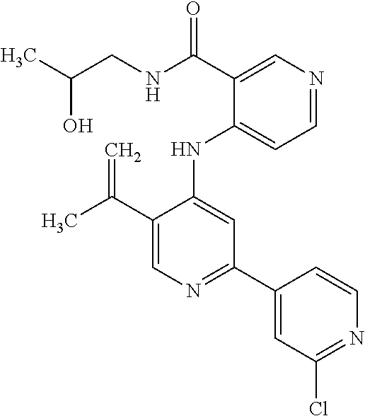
C(C1=CN=C(C2=CC(Cl)=NC=C2)C=C1NC1=CC=NC=C1C(=O)NCC(O)C)(=C)C
